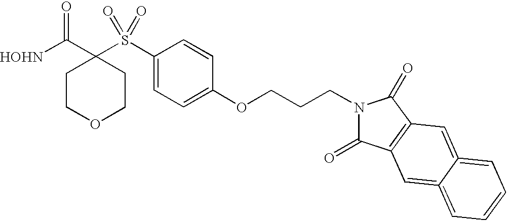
[HOHN]C(C1(S(C2=CC=C(OCCCN3C(=O)C4=C(C3=O)C=C3=CC=CC=C3=C4)C=C2)(=O)=O)CCOCC1)=O
